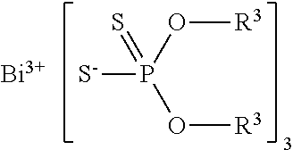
O([R3])P(O[R3])([S-])=S.[Bi]
